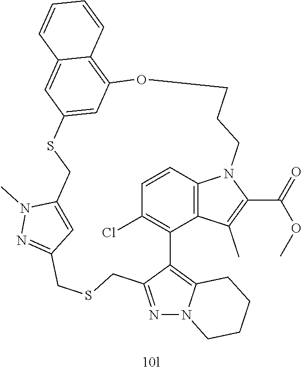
C1=CC2=C3C(=C1Cl)C1=C4N(N=C1CSCC1=NN(C)C(=C1)CSC1=CC(=C5C(=C1)C=CC=C5)OCCCN2C(C(=O)OC)=C3C)CCCC4
